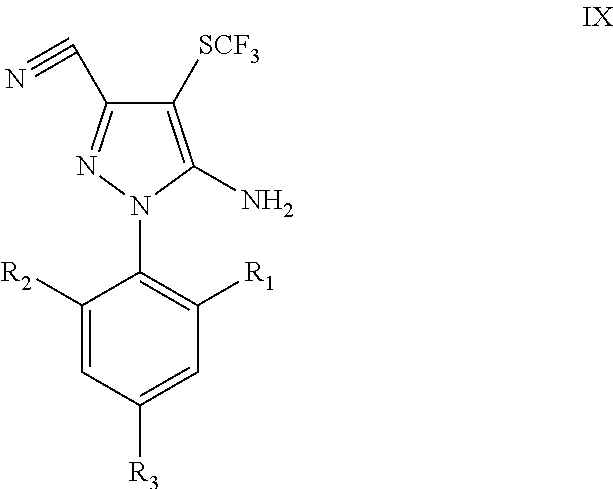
C1([SCF3])=C(N)N(C2=C([R1])C=C([R3])C=C2[R2])N=C1C#N
